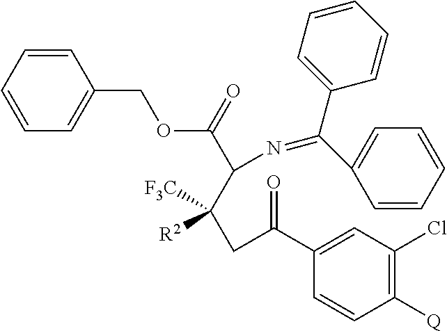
C1(COC(C(C([R2])([F3C])CC(C2=CC(Cl)=C([Q])C=C2)=O)N=C(C2=CC=CC=C2)C2=CC=CC=C2)=O)=CC=CC=C1
